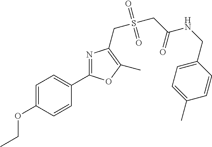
CCOC1=CC=C(C2=NC(CS(CC(NCC3=CC=C(C)C=C3)=O)(=O)=O)=C(C)O2)C=C1
